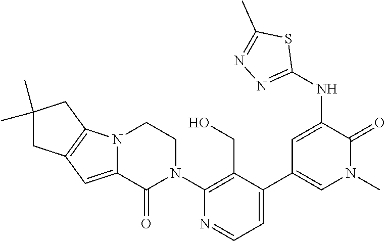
C1(N2CCN3C(=CC4=C3CC(C)(C)C4)C2=O)=C(CO)C(C2=CN(C)C(=O)C(NC3=NN=C(C)S3)=C2)=CC=N1
